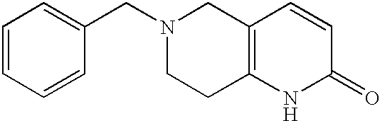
C1=CC=CC(CN2CCC3=C(C2)C=CC(=O)N3)=C1
